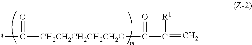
*C([CH2CH2CH2CH2CH2O]C(=O)C(=C)[R1])=O
